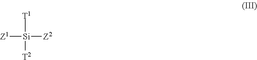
[T1][Si]([Z1])([Z2])[T2]
